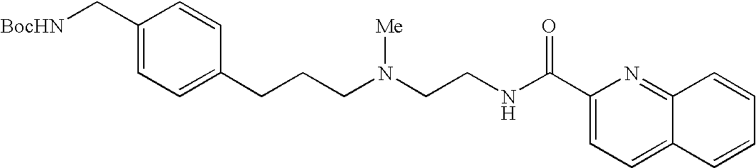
C1(C[BocHN])=CC=C(CCCN(CCNC(C2=CC=C3C(=N2)C=CC=C3)=O)[Me])C=C1
